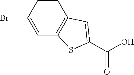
C1=CC2=C(SC(C(O)=O)=C2)C=C1Br
